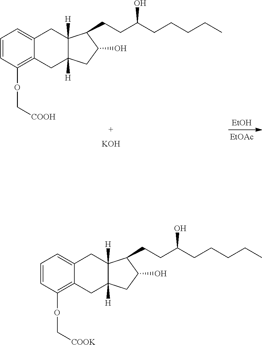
C1=CC(OC[COOK])=C2C(=C1)CC1([H])C([H])(C2)CC(O)C1CCC(O)CCCCC.[EtOH].C1=CC(OC[COOH])=C2C(=C1)CC1([H])C([H])(C2)CC(O)C1CCC(O)CCCCC.[EtOAc].[KOH]
